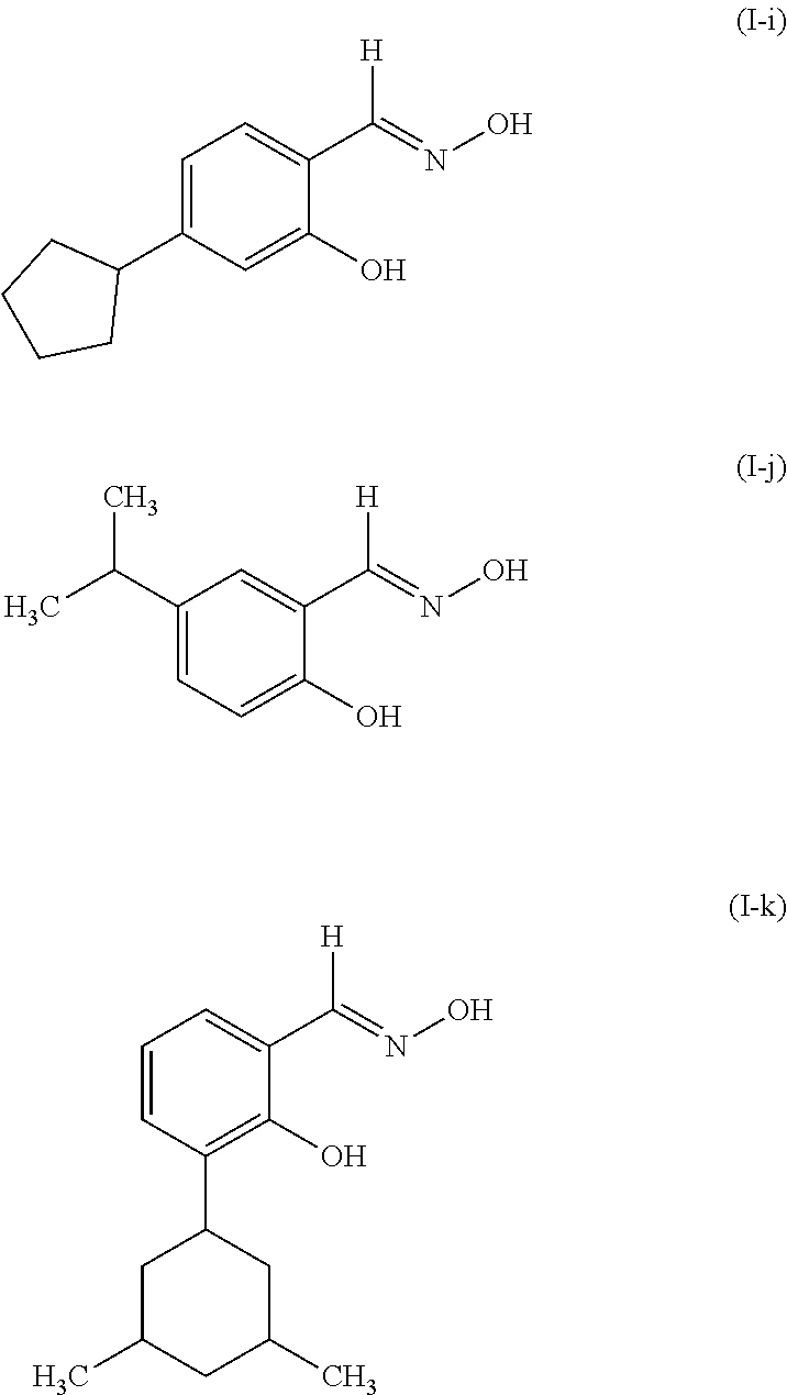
C1=C(C2CCCC2)C=C(O)C(C(=NO)[H])=C1.C1(C(C)C)=CC=C(O)C(C(=NO)[H])=C1.C1=CC(C2CC(C)CC(C)C2)=C(O)C(C(=NO)[H])=C1
